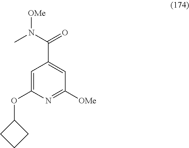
C1=C(OC2CCC2)N=C([OMe])C=C1C(N(C)[OMe])=O
